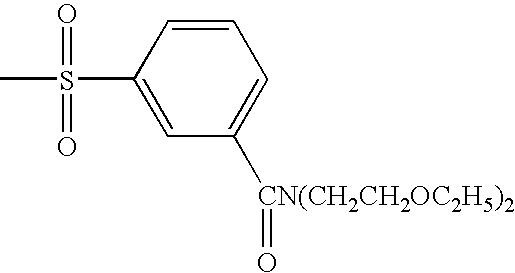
C1=CC(S(C)(=O)=O)=CC([CN(CH2CH2OC2H5)2]=O)=C1
